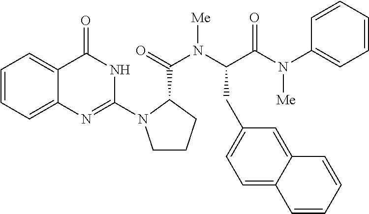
C1=CC=C2C(=C1)C(=O)NC(N1CCCC1C(=O)N(C(C(N(C1=CC=CC=C1)[Me])=O)CC1=CC=C3C(=C1)C=CC=C3)[Me])=N2
